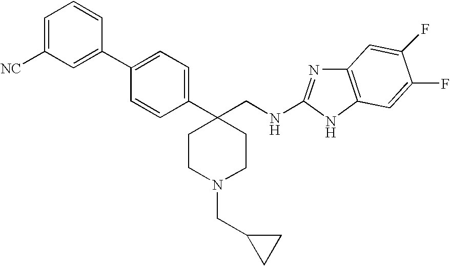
C1=C([NC])C=C(C2=CC=C(C3(CNC4=NC5=C(N4)C=C(F)C(F)=C5)CCN(CC4CC4)CC3)C=C2)C=C1
